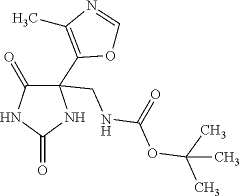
O1C=NC(C)=C1C1(CNC(OC(C)(C)C)=O)C(=O)NC(=O)N1
